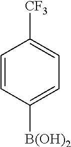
C1=CC([B(OH)2])=CC=C1[CF3]
